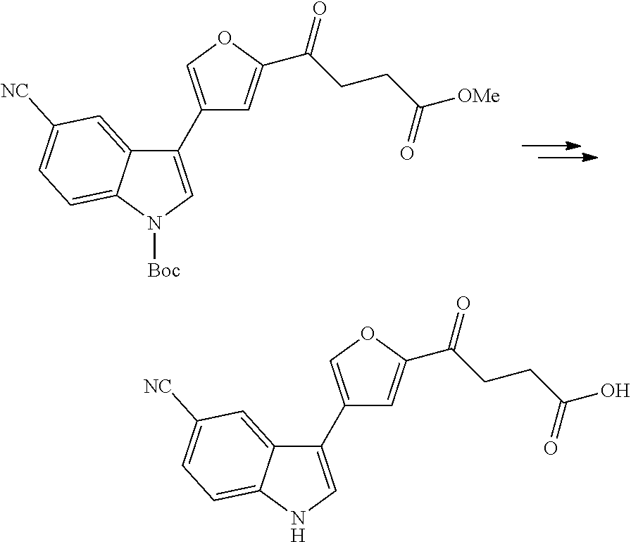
C1(C2=CN([Boc])C3=CC=C([NC])C=C23)=COC(C(CCC([OMe])=O)=O)=C1.C1(C2=CNC3=CC=C([NC])C=C23)=COC(C(CCC(O)=O)=O)=C1
